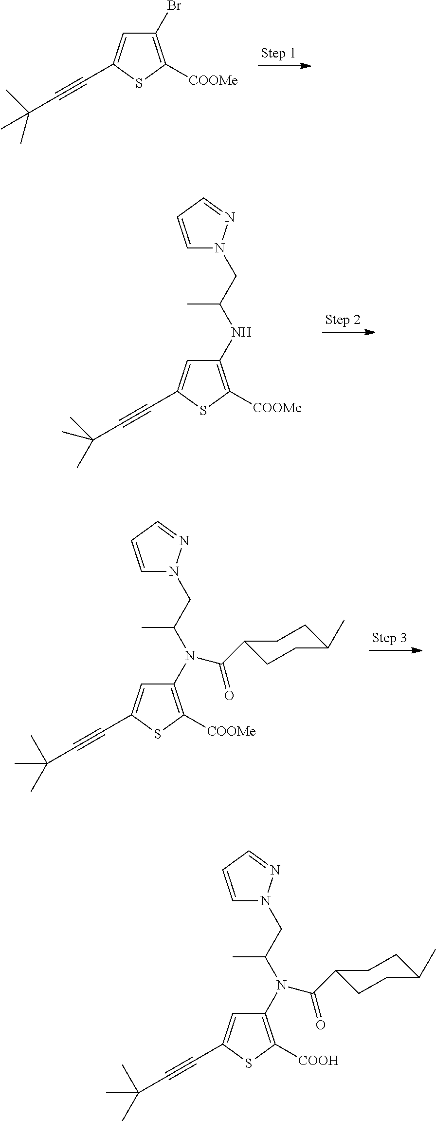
S1C([COOMe])=C(Br)C=C1C#CC(C)(C)C.S1C([COOMe])=C(NC(CN2C=CC=N2)C)C=C1C#CC(C)(C)C.S1C([COOMe])=C(N(C(CN2C=CC=N2)C)C(C2CCC(C)CC2)=O)C=C1C#CC(C)(C)C.S1C([COOH])=C(N(C(CN2C=CC=N2)C)C(C2CCC(C)CC2)=O)C=C1C#CC(C)(C)C
